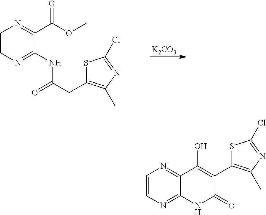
[K2CO3].C1=CN=C(NC(CC2=C(C)N=C(Cl)S2)=O)C(C(OC)=O)=N1.C1=CN=C2C(=N1)C(O)=C(C1=C(C)N=C(Cl)S1)C(=O)N2
